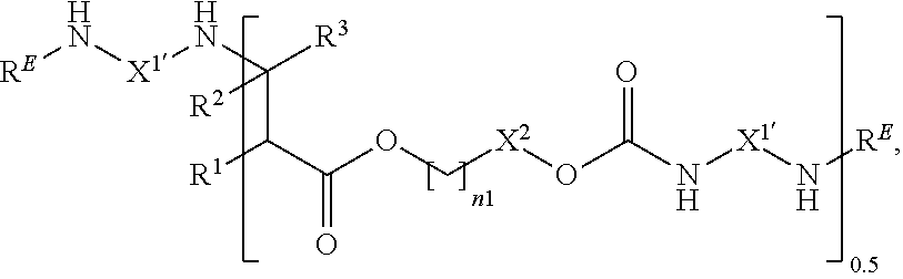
O(C[X2]OC(N[X1]N[RE])=O)C(C([R1])C(N[X1]N[RE])([R3])[R2])=O
